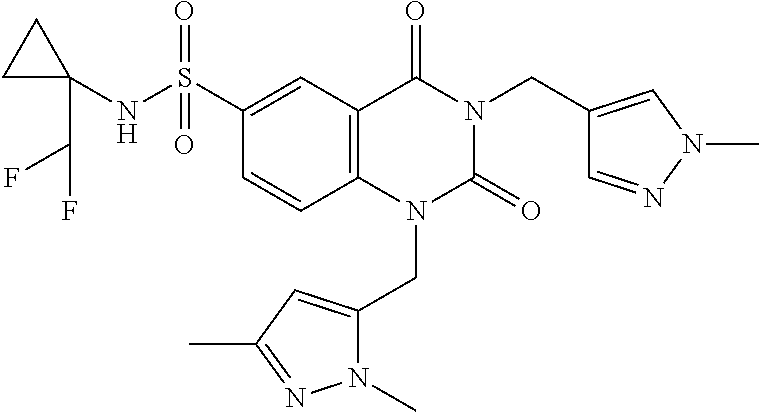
C(N1C(=O)N(CC2=CC(C)=NN2C)C2=C(C1=O)C=C(S(=O)(=O)NC1(C(F)F)CC1)C=C2)C1=CN(C)N=C1
